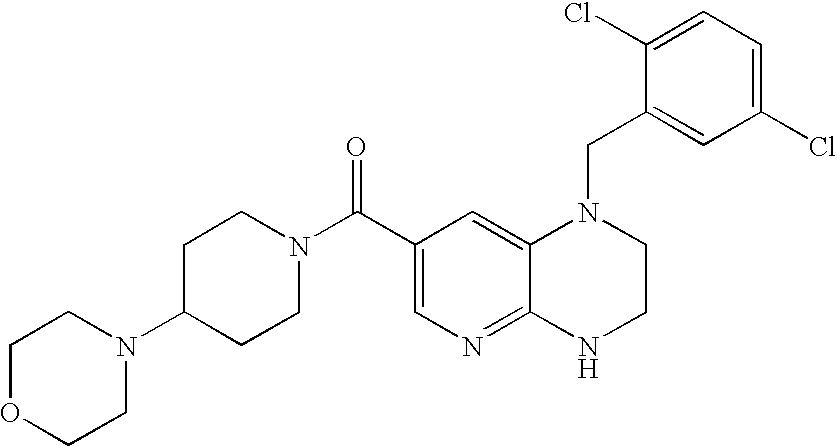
C1(Cl)=CC=C(Cl)C=C1CN1C2=CC(C(=O)N3CCC(N4CCOCC4)CC3)=CN=C2NCC1
